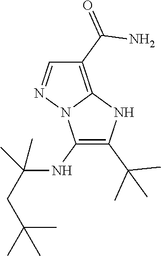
C1(NC(CC(C)(C)C)(C)C)=C(C(C)(C)C)NC2=C(C(=O)N)C=NN12
